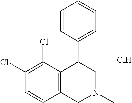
C1=CC(Cl)=C(Cl)C2=C1CN(C)CC2C1=CC=CC=C1.Cl
